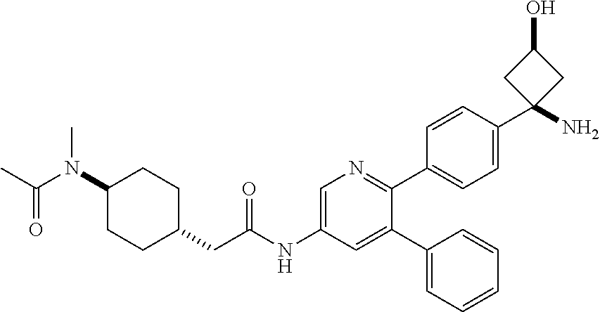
C(N(C1CCC(CC(NC2=CN=C(C3=CC=C(C4(N)CC(O)C4)C=C3)C(C3=CC=CC=C3)=C2)=O)CC1)C)(C)=O
